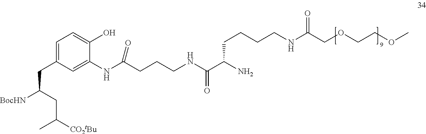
C(CCCNC(C(N)CCCCNC(COCCOC)=O)=O)(NC1=CC(CC(CC(C)[CO2tBu])[BocHN])=CC=C1O)=O
